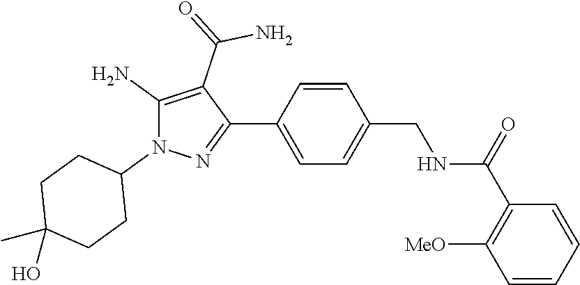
C1=CC(C2=NN(C3CCC(C)(O)CC3)C(N)=C2C(N)=O)=CC=C1CNC(=O)C1=C([MeO])C=CC=C1
